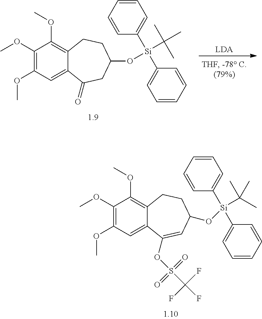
[LDA].C1(OC)=C(OC)C=C2C(=C1OC)CCC(O[Si](C(C)(C)C)(C1=CC=CC=C1)C1=CC=CC=C1)CC2=O.C1(OC)=C(OC)C=C2C(=C1OC)CCC(O[Si](C(C)(C)C)(C1=CC=CC=C1)C1=CC=CC=C1)C=C2OS(C(F)(F)F)(=O)=O
